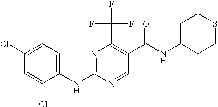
C1(NC2=NC(C(F)(F)F)=C(C(NC3CCSCC3)=O)C=N2)=CC=C(Cl)C=C1Cl
